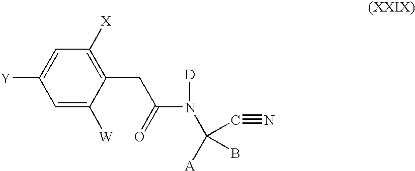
C1=C([W])C(CC(N([D])C(B)([A])C#N)=O)=C([X])C=C1[Y]
